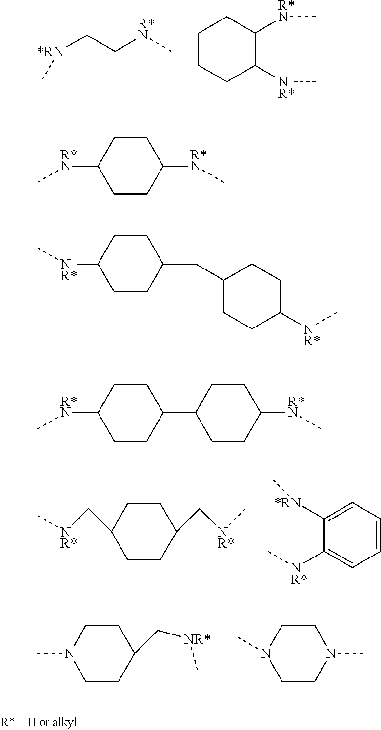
[*RN](CC[R*N]C)C.C1CCC([NR*]C)C([R*N]C)C1.C1CC(C[NR*]C)CCC1C[NR*]C.C1([NR*]C)=CC=CC=C1[*RN]C.C1CN(C)CCC1C[NR*]C.C1CN(C)CCN1C.C1CC([R*N]C)CCC1[R*N]C.C1CC([NR*]C)CCC1CC1CCC([NR*]C)CC1.C1CC(C2CCC([R*N]C)CC2)CCC1[R*N]C
